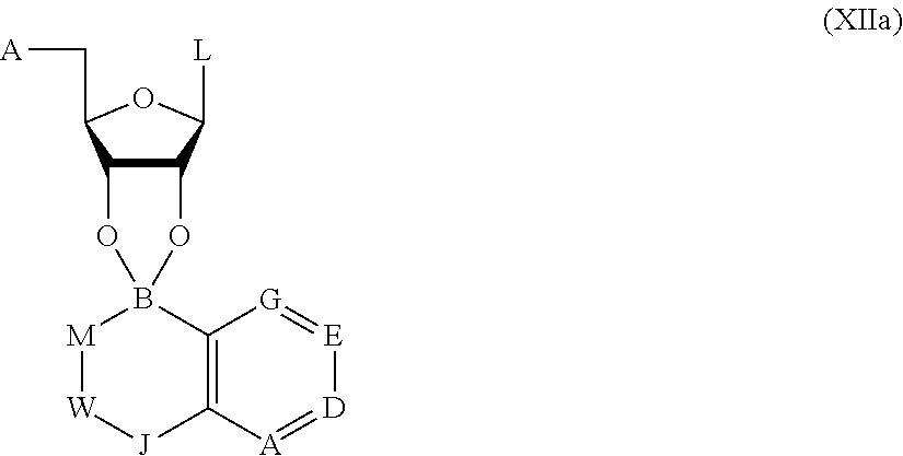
C12C(C([L])OC1C[A])OB1(O2)[M][W][J]C2=C1[G]=[E][D]=[A]2
